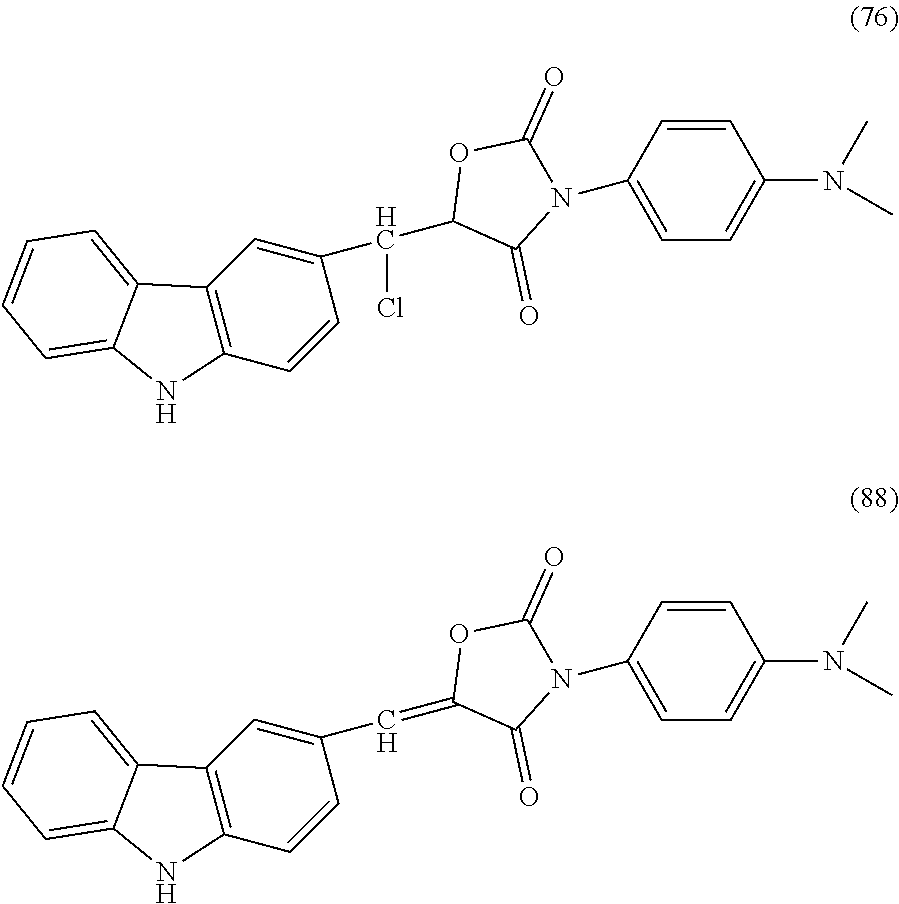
C1(C(C2=CC3=C(C=C2)NC2=CC=CC=C32)Cl)C(=O)N(C2=CC=C(N(C)C)C=C2)C(=O)O1.C1(=CC2=CC3=C(C=C2)NC2=CC=CC=C32)C(=O)N(C2=CC=C(N(C)C)C=C2)C(=O)O1
